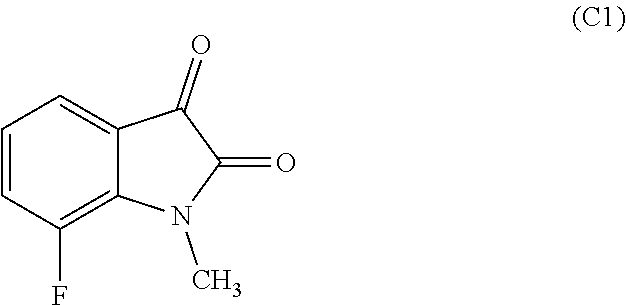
C1=CC(F)=C2C(=C1)C(=O)C(=O)N2C
